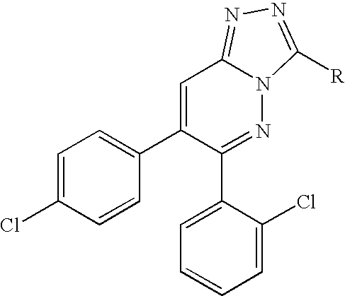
C1=C(Cl)C=CC(C2=CC3=NN=C([R])N3N=C2C2=CC=CC=C2Cl)=C1
